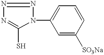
N1=NN(C2=CC=CC([SO3Na])=C2)C(S)=N1
